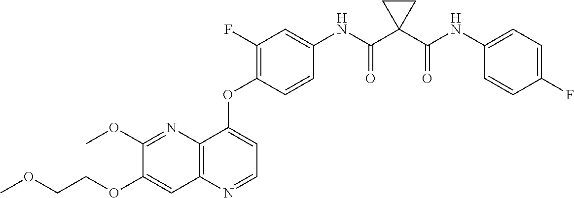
C1(OC)=NC2=C(C=C1OCCOC)N=CC=C2OC1=C(F)C=C(NC(C2(C(NC3=CC=C(F)C=C3)=O)CC2)=O)C=C1
